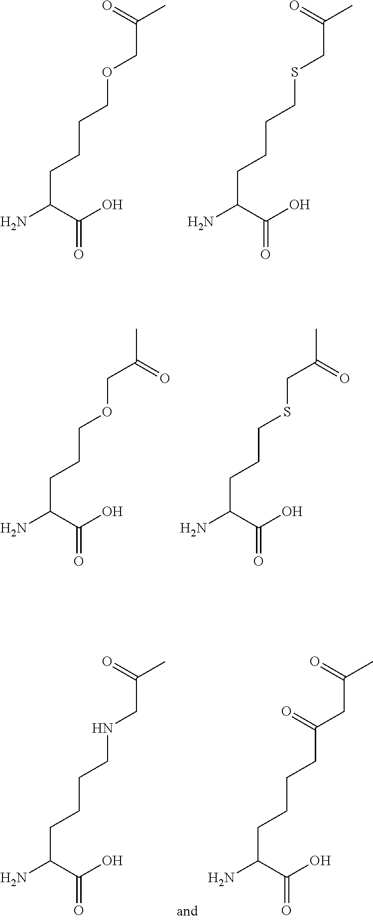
C(C(N)C(=O)O)CCCOCC(=O)C.C(C(N)C(=O)O)CCCSCC(C)=O.C(C(N)C(=O)O)CCOCC(C)=O.C(C(N)C(=O)O)CCSCC(C)=O.C(C(N)C(=O)O)CCCNCC(=O)C.C(C(N)C(=O)O)CCCC(CC(C)=O)=O
